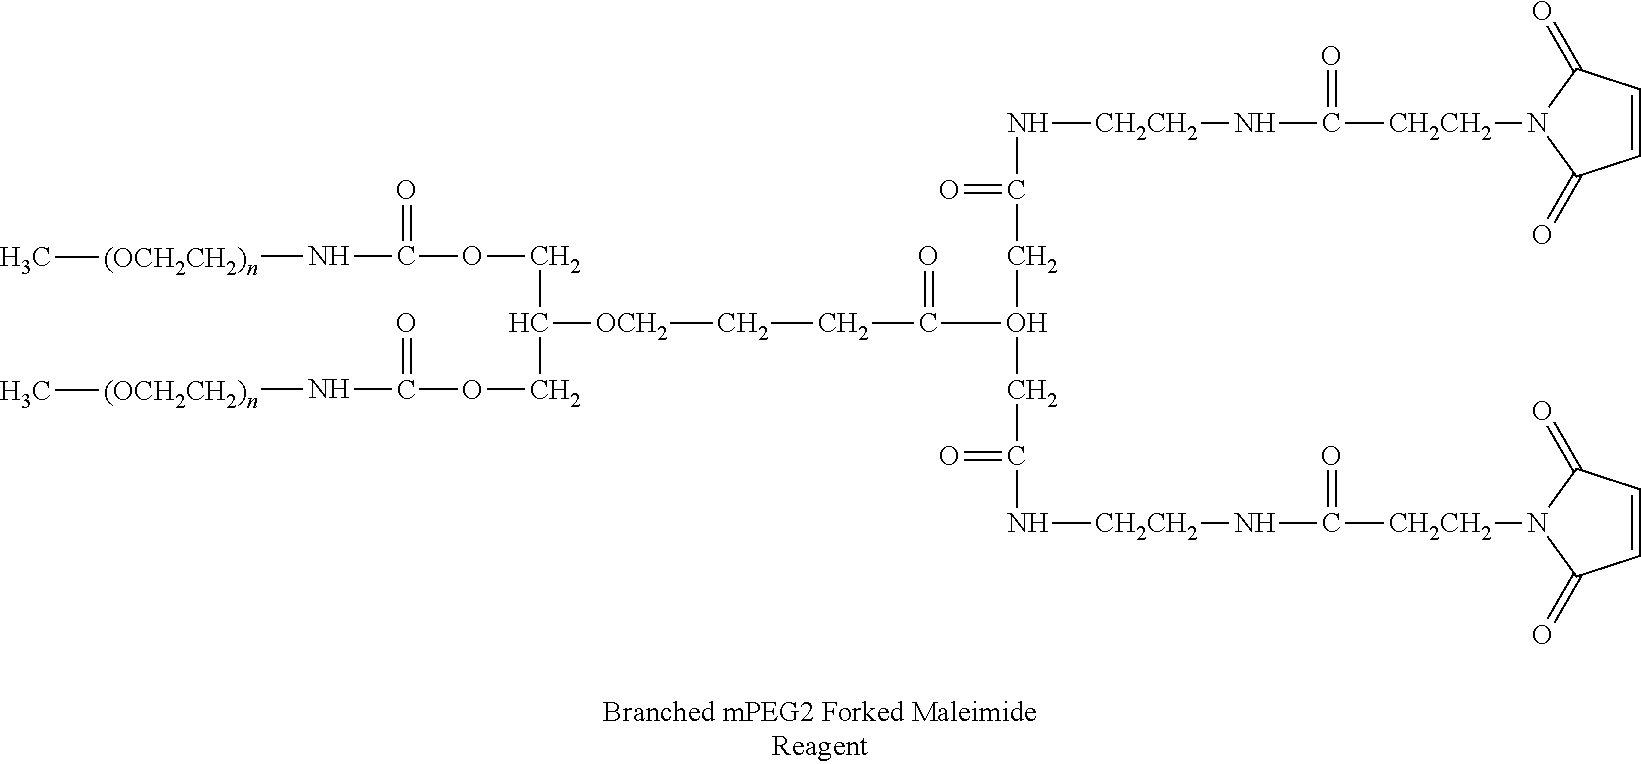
C(O(CC(=O)N[CH2CH2]NC(=O)[CH2CH2]N1C(=O)C=CC1=O)CC(=O)N[CH2CH2]NC(=O)[CH2CH2]N1C(=O)C=CC1=O)(=O)CC[OCH2]C(COC(=O)N[(OCH2CH2)n]C)COC(=O)N[(OCH2CH2)n]C
